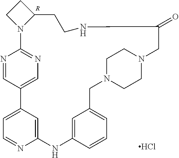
C12=CC(=CC=N1)C1=CN=C(N=C1)N1C(CC1)CCNC(=O)CN1CCN(CC3=CC=CC(=C3)N2)CC1.Cl.[R]
